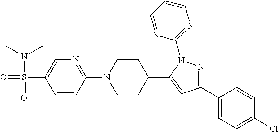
C1(N2CCC(C3=CC(C4=CC=C(Cl)C=C4)=NN3C3=NC=CC=N3)CC2)=NC=C(S(N(C)C)(=O)=O)C=C1
